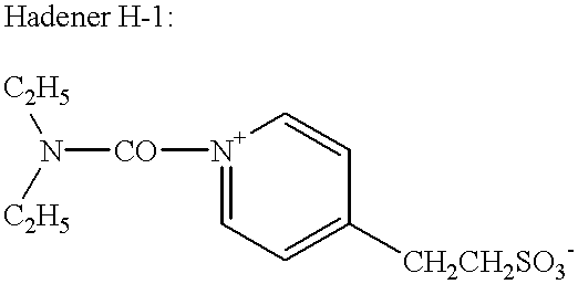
N([CO][N+]1=CC=C([CH2CH2SO3-])C=C1)([C2H5])[C2H5]
